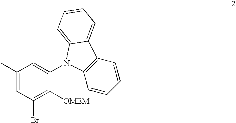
BrC1=C([OMEM])C(N2C3=C(C=CC=C3)C3=CC=CC=C32)=CC(C)=C1
